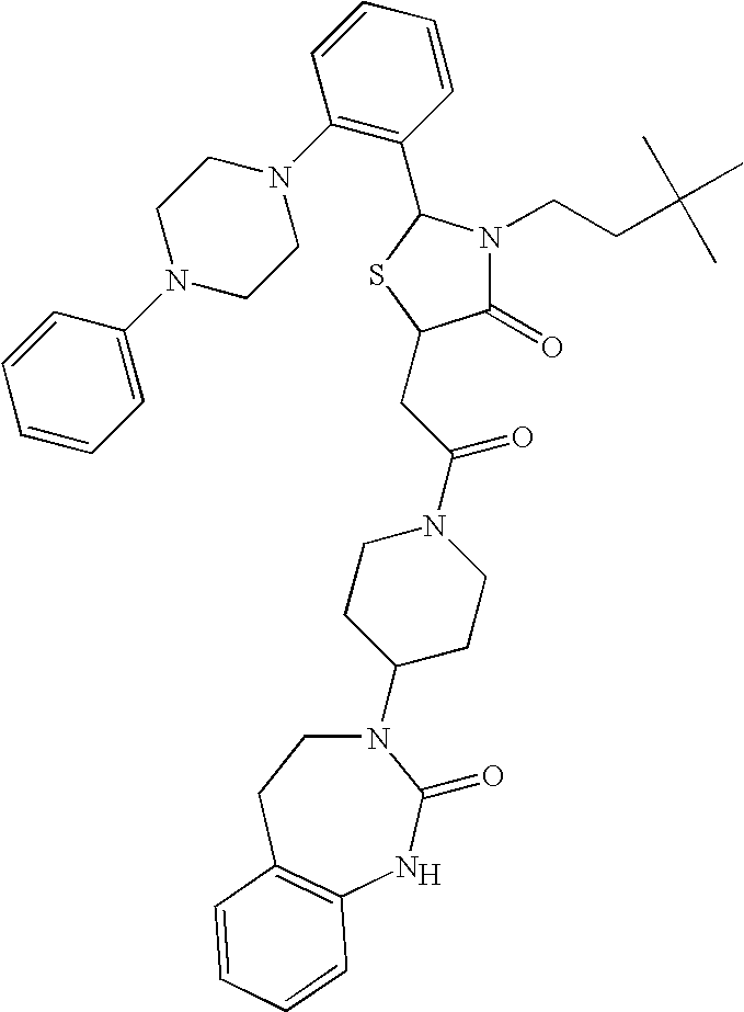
[H].N1(C2CCN(C(CC3C(=O)N(CCC(C)(C)C)C(C4=C(N5CCN(C6=CC=CC=C6)CC5)C=CC=C4)S3)=O)CC2)CCC2=C(NC1=O)C=CC=C2
